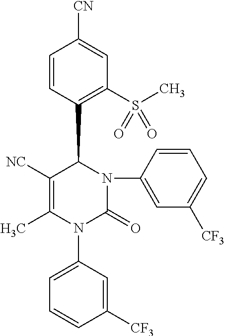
C1=CC(C2C([NC])=C(C)N(C3=CC=CC([CF3])=C3)C(=O)N2C2=CC([CF3])=CC=C2)=C(S(C)(=O)=O)C=C1[CN]
